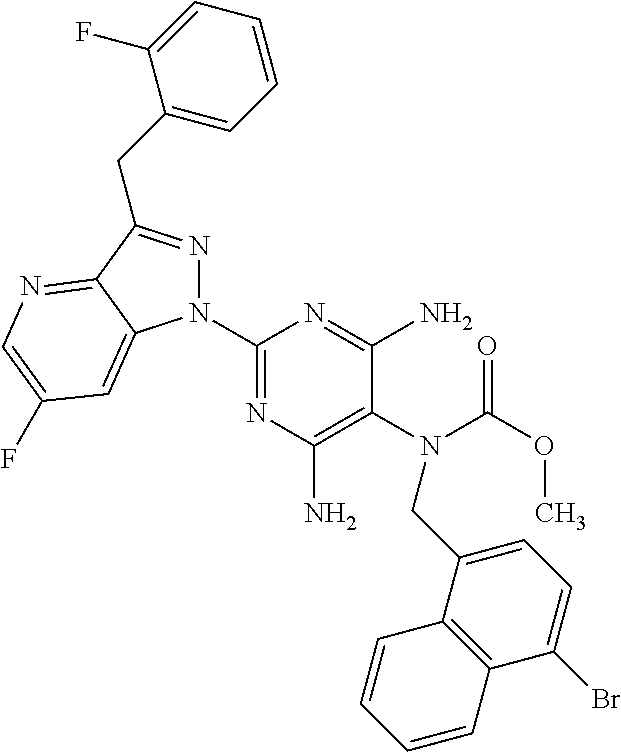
C1(N2N=C(CC3=CC=CC=C3F)C3=NC=C(F)C=C23)=NC(N)=C(N(C(OC)=O)CC2=CC=C(Br)C3=C2C=CC=C3)C(N)=N1
